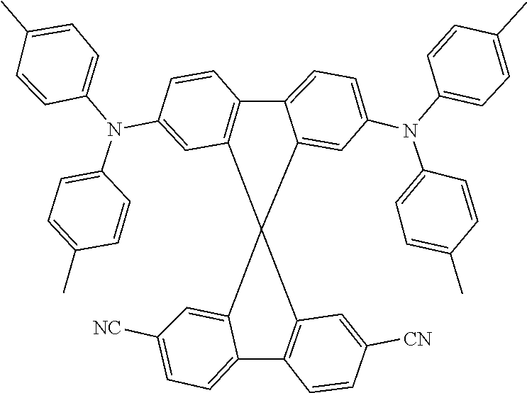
C1=C(N(C2=CC=C3C4=C(C=C(N(C5=CC=C(C)C=C5)C5=CC=C(C)C=C5)C=C4)C4(C5=CC([NC])=CC=C5C5=C4C=C([CN])C=C5)C3=C2)C2=CC=C(C)C=C2)C=CC(C)=C1
